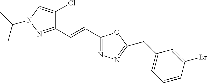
C1(C=CC2=NN=C(CC3=CC=CC(Br)=C3)O2)=NN(C(C)C)C=C1Cl
